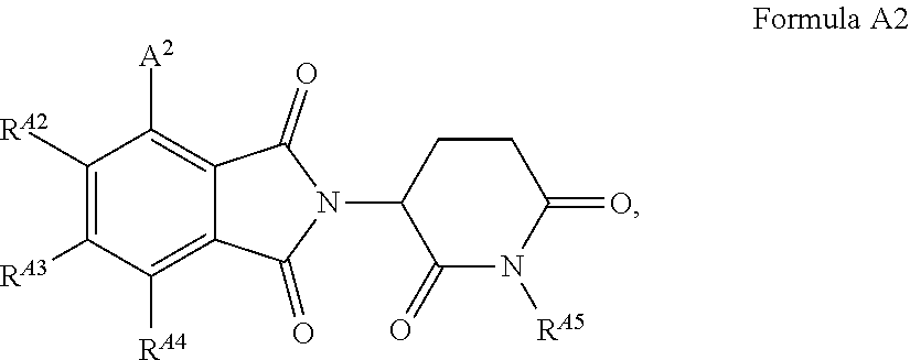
C1([RA2])=C([RA3])C([RA4])=C2C(=C1[A2])C(=O)N(C1C(=O)N([RA5])C(=O)CC1)C2=O
